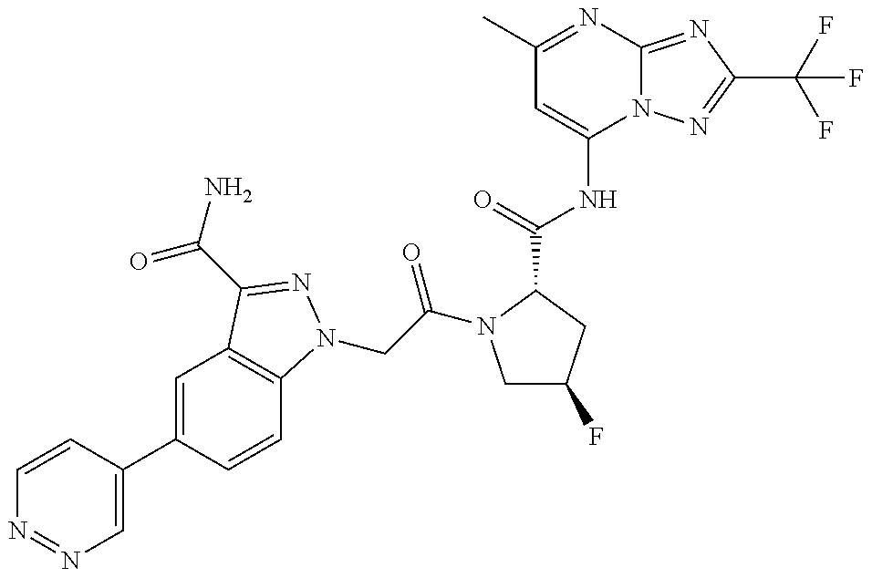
C1=CC(C2=CC3=C(C=C2)N(CC(=O)N2CC(F)CC2C(=O)NC2=CC(C)=NC4=NC(C(F)(F)F)=NN24)N=C3C(N)=O)=CN=N1
